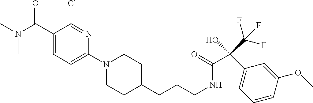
C1(N2CCC(CCCNC(=O)C(C(F)(F)F)(O)C3=CC=CC(OC)=C3)CC2)=CC=C(C(N(C)C)=O)C(Cl)=N1
